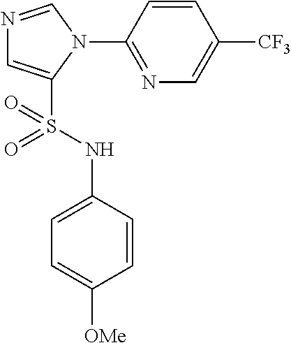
N1=CN(C2=NC=C([CF3])C=C2)C(S(NC2=CC=C([OMe])C=C2)(=O)=O)=C1
